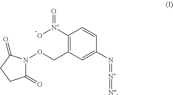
N1(OCC2=C([N+](O)=O)C=CC(N=[N+]=N)=C2)C(=O)CCC1=O
